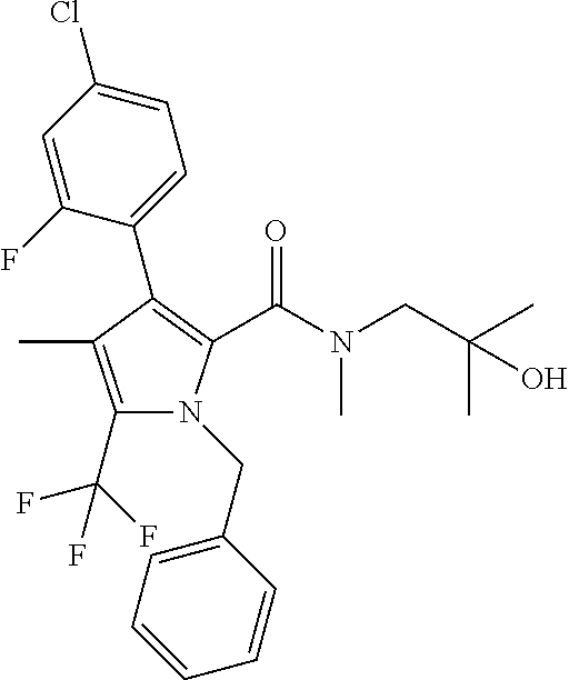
C1(C(F)(F)F)=C(C)C(C2=CC=C(Cl)C=C2F)=C(C(N(CC(C)(C)O)C)=O)N1CC1=CC=CC=C1
